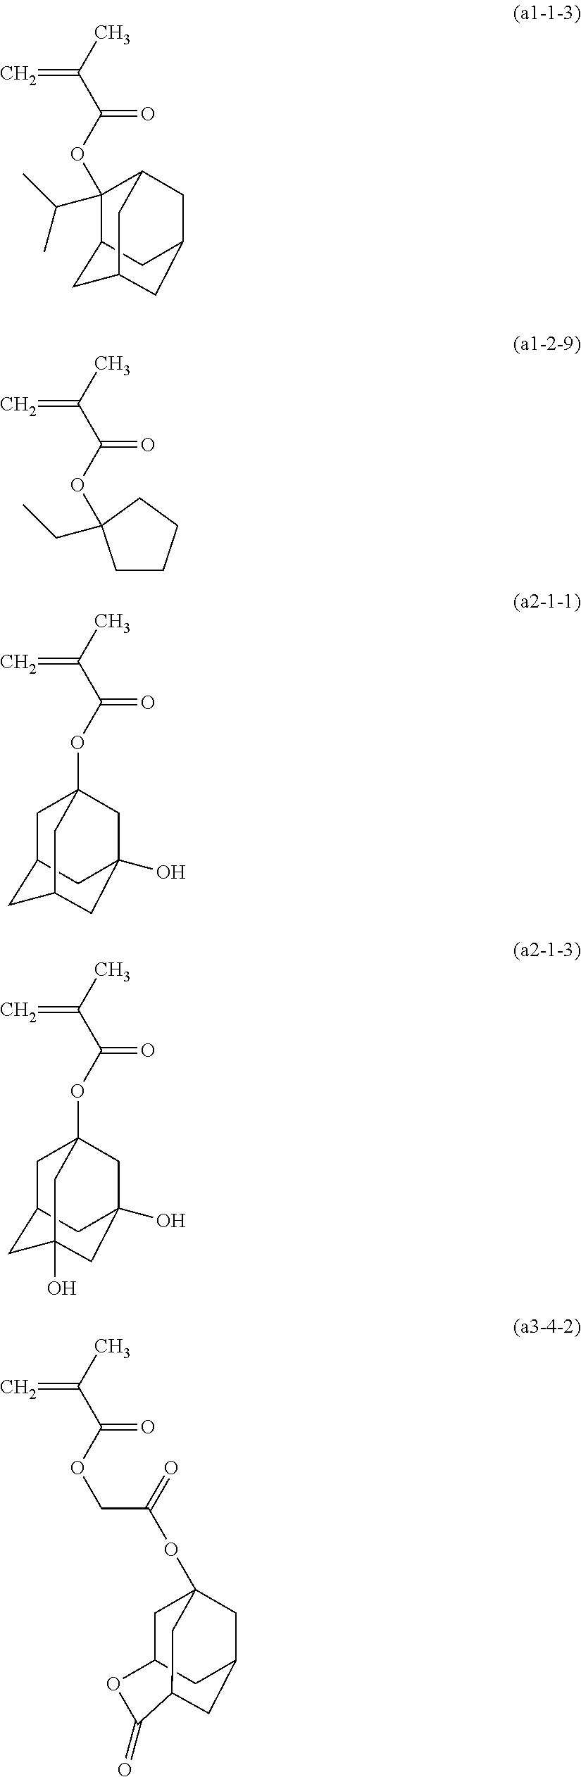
C=C(C)C(OC1(C(C)C)C2CC3CC1CC(C3)C2)=O.C=C(C)C(OC1(CC)CCCC1)=O.C=C(C)C(=O)OC12CC3CC(O)(C1)CC(C2)C3.C=C(C)C(=O)OC12CC3CC(O)(C1)CC(O)(C2)C3.C=C(C)C(=O)OCC(OC12CC3CC(C1)CC(C2)C(=O)O3)=O
